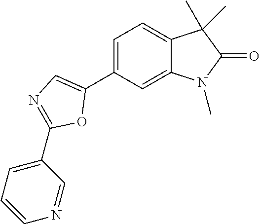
C1=C(C2=CN=C(C3=CC=CN=C3)O2)C=C2C(=C1)C(C)(C)C(=O)N2C
